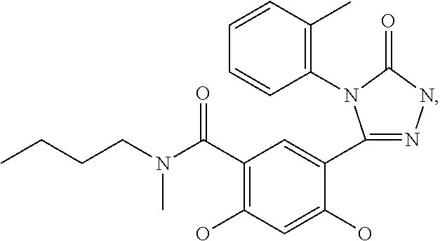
C1(C2=CC(C(N(CCCC)C)=O)=C(O)C=C2O)=NNC(=O)N1C1=C(C)C=CC=C1
